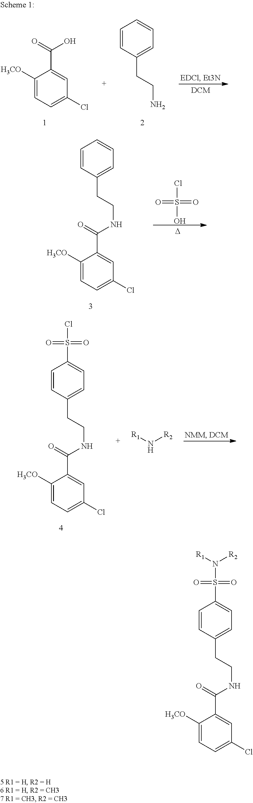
ClS(=O)(=O)O.[D].C1=CC(CCNC(C2=CC(Cl)=CC=C2[H3CO])=O)=CC=C1.C1=CC(CCNC(C2=CC(Cl)=CC=C2[H3CO])=O)=CC=C1S(Cl)(=O)=O.[R1]N[R2].C1=CC(CCN)=CC=C1.C1([H3CO])=CC=C(Cl)C=C1C(=O)O.C1=CC(CCNC(C2=CC(Cl)=CC=C2[H3CO])=O)=CC=C1S(=O)(=O)N([R1])[R2]
